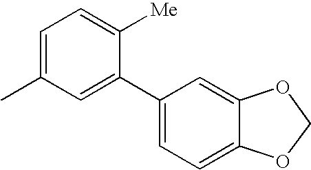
C1=C(C2=CC=C3C(=C2)OCO3)C([Me])=CC=C1C
